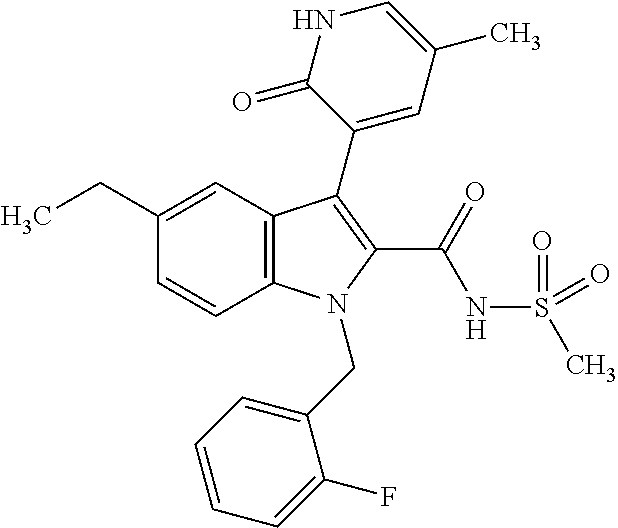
C1(CC)=CC2=C(C=C1)N(CC1=CC=CC=C1F)C(C(NS(C)(=O)=O)=O)=C2C1=CC(C)=CNC1=O
